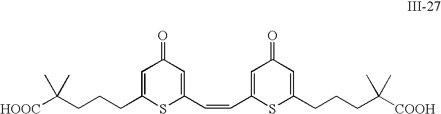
[HOOC]C(CCCC1=CC(=O)C=C(C=CC2=CC(=O)C=C(CCCC([COOH])(C)C)S2)S1)(C)C
